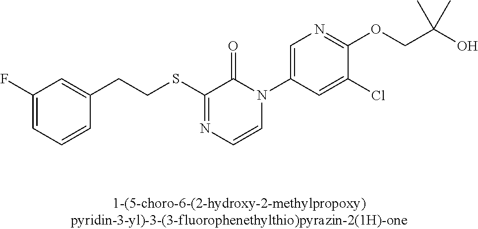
C(SC1=NC=CN(C2=CN=C(OCC(O)(C)C)C(Cl)=C2)C1=O)CC1=CC(F)=CC=C1
